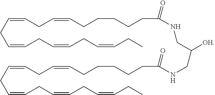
C(=CCC=CCCCCCC(=O)NCC(CNC(CCCCCC=CCC=CCC=CCC=CCC=CCC)=O)[OH])CC=CCC=CCC=CCC
